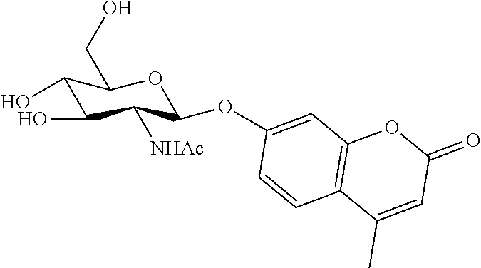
C1(O)C(O)C([NHAc])C(OC2=CC3=C(C=C2)C(C)=CC(=O)O3)OC1CO
